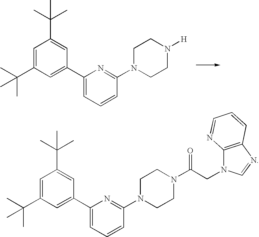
C1=C(C(C)(C)C)C=C(C2=CC=CC(N3CCN([H])CC3)=N2)C=C1C(C)(C)C.C1=C(C(C)(C)C)C=C(C2=CC=CC(N3CCN(C(CN4C5=C(N=C4)C=CC=N5)=O)CC3)=N2)C=C1C(C)(C)C
